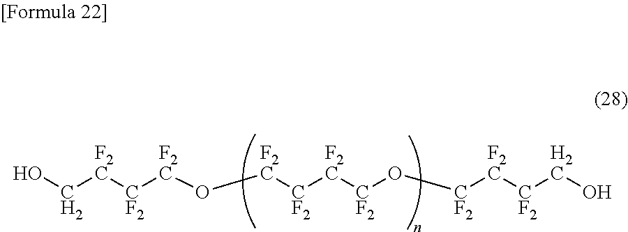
OC[F2C][CF2][F2C]O[F2C][CF2][F2C][CF2]O[CF2][F2C][CF2]CO
